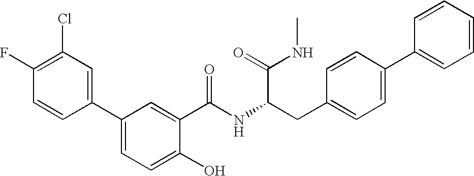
OC1=CC=C(C2=CC(Cl)=C(F)C=C2)C=C1C(NC(CC1=CC=C(C2=CC=CC=C2)C=C1)C(NC)=O)=O
